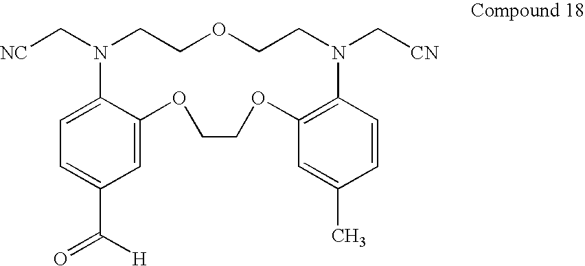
C1=C2C(=CC(C(=O)[H])=C1)OCCOC1=C(C=CC(C)=C1)N(C[CN])CCOCCN2C[NC]
